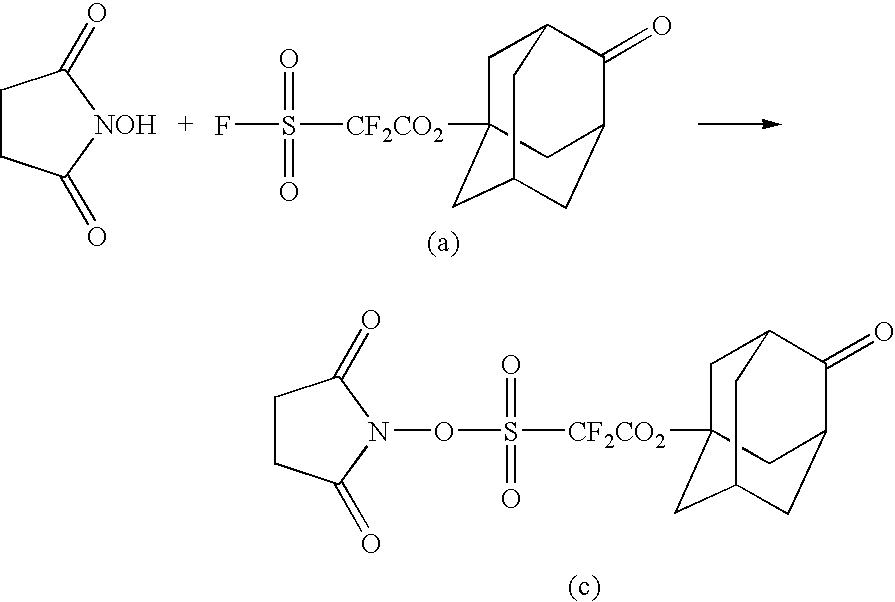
FS(=O)(=O)[CF2CO2]C12CC3C(=O)C(CC(C1)C3)C2.C1CC(=O)[NOH]C1=O.O(S(=O)(=O)[CF2CO2]C12CC3C(=O)C(CC(C1)C3)C2)N1C(=O)CCC1=O
